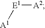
[E1]([A1])[A2]
